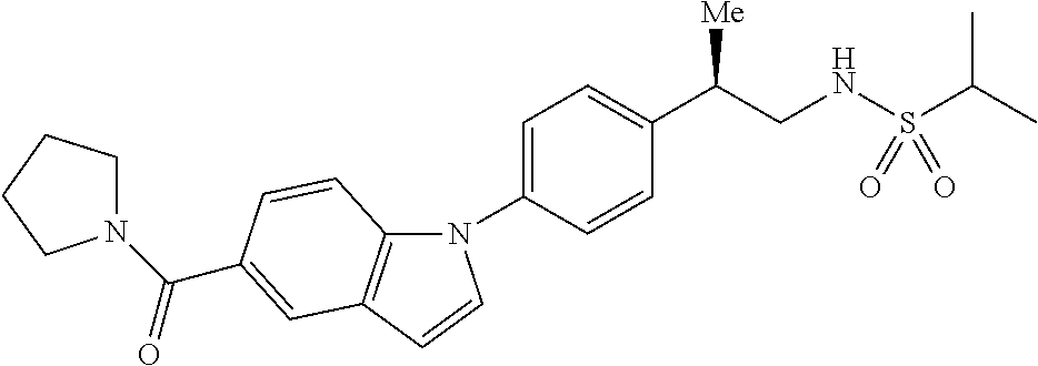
N1(C2=CC=C(C(CNS(C(C)C)(=O)=O)[Me])C=C2)C2=C(C=C1)C=C(C(N1CCCC1)=O)C=C2
